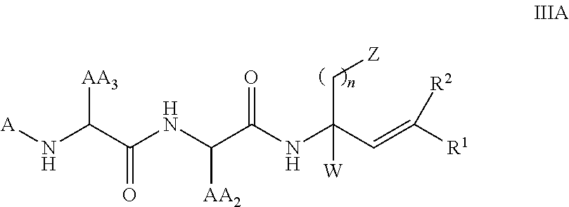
[A]NC(C(NC(C(NC(C=C([R1])[R2])(C[Z])[W])=O)[AA2])=O)[AA3]
